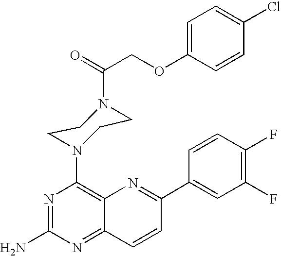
N1=C(N)N=C2C(=C1N1CCN(C(COC3=CC=C(Cl)C=C3)=O)CC1)N=C(C1=CC(F)=C(F)C=C1)C=C2
